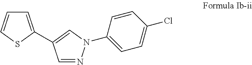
C1=NN(C2=CC=C(Cl)C=C2)C=C1C1=CC=CS1
